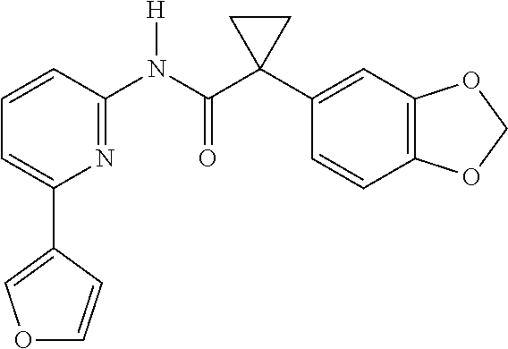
N(C(C1(C2=CC3=C(C=C2)OCO3)CC1)=O)(C1=NC(C2=COC=C2)=CC=C1)[H]
